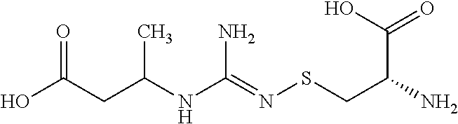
OC(CC(NC(=NSCC(N)C(O)=O)N)C)=O
